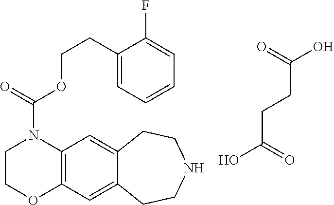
C12=C(C=C3C(=C1)CCNCC3)OCCN2C(=O)OCCC1=CC=CC=C1F.C(C(O)=O)CC(=O)O
